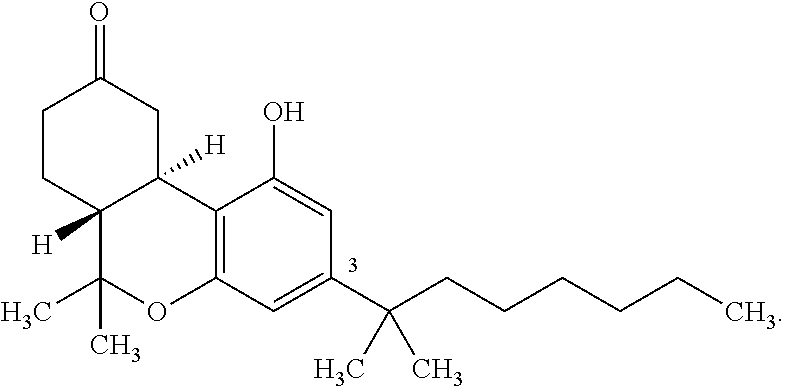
C12=C(C=C(C(CCCCCC)(C)C)C=C1O)OC(C)(C)C1([H])C2([H])CC(=O)CC1
